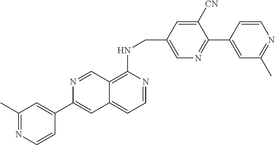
C1=C(C2=CC3=CC=NC(NCC4=CN=C(C5=CC(C)=NC=C5)C([CN])=C4)=C3C=N2)C=CN=C1C
